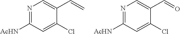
N1=C([AcHN])C=C(Cl)C(C=C)=C1.N1=C([AcHN])C=C(Cl)C(C=O)=C1
